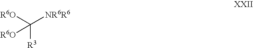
C([R3])([R6O])([NR6R6])[R6O]
